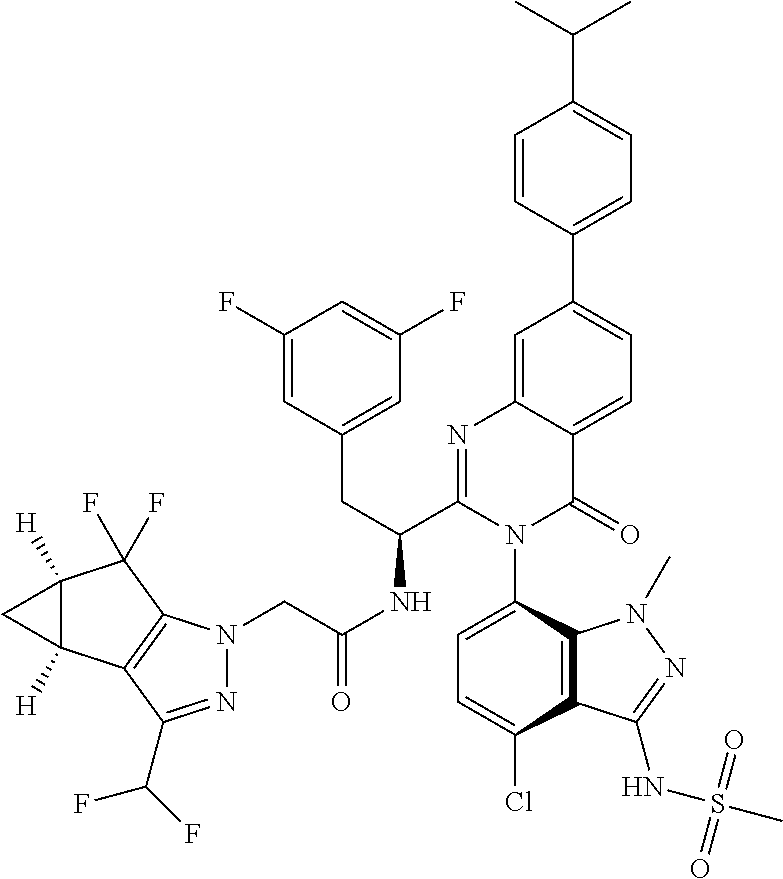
C12([H])C([H])(C3=C(C1(F)F)N(CC(NC(C1=NC4=CC(C5=CC=C(C(C)C)C=C5)=CC=C4C(=O)N1C1=CC=C(Cl)C4=C1N(C)N=C4NS(C)(=O)=O)CC1=CC(F)=CC(F)=C1)=O)N=C3C(F)F)C2
